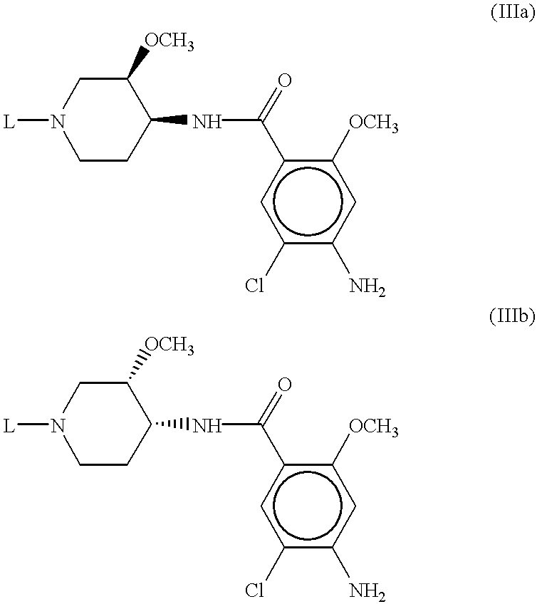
[L]N1CCC(NC(c2cc(Cl)c(N)cc2[OCH3])=O)C([OCH3])C1.[L]N1CCC(NC(c2cc(Cl)c(N)cc2[OCH3])=O)C([OCH3])C1
